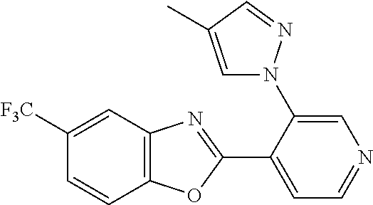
C1=C(N2C=C(C)C=N2)C(C2=NC3=C(O2)C=CC([F3C])=C3)=CC=N1
